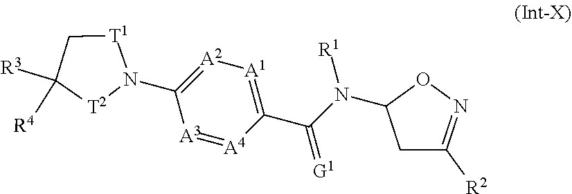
[A2]1=C(N2[T1]CC([R4])([R3])[T2]2)[A3]=[A4]C(C(N(C2CC([R2])=NO2)[R1])=[G1])=[A1]1
